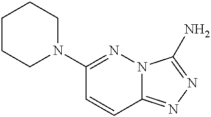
C1(N2CCCCC2)=NN2C(=NN=C2N)C=C1
